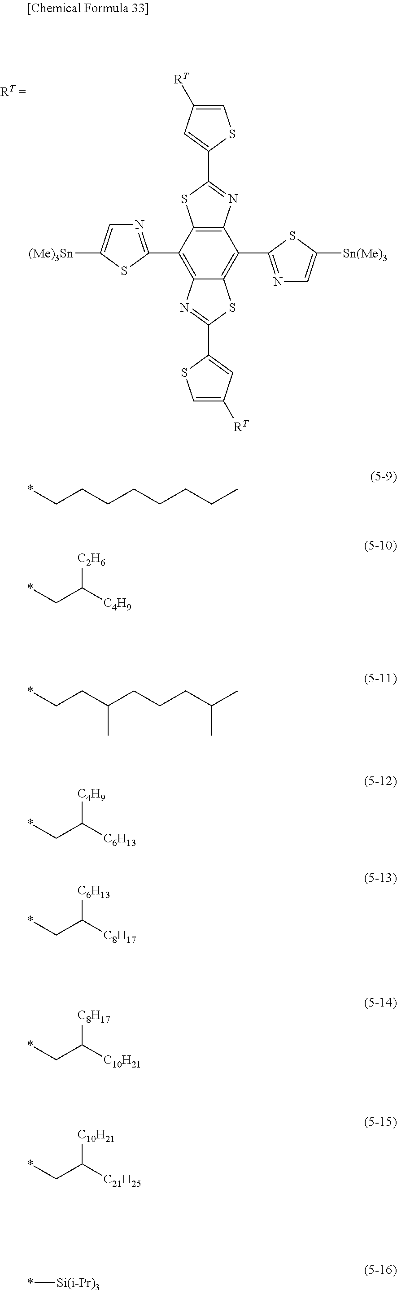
C12=C(C3=NC=C([(Me)3Sn])S3)C3=C(C(C4=NC=C([Sn(Me)3])S4)=C1SC(C1=CC([RT])=CS1)=N2)N=C(C1=CC([RT])=CS1)S3.*CCCCCCCC.*CC([C4H9])[C2H6].*CCC(CCCC(C)C)C.*CC([C6H13])[C4H9].*CC([C8H17])[C6H13].*CC([C10H21])[C8H17].*CC([C21H25])[C10H21].*[Si(i-Pr)3]
